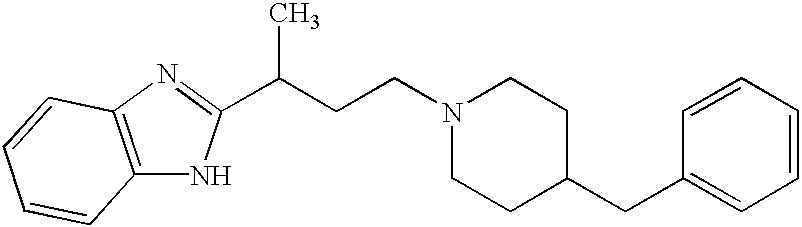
N1=C(C(CCN2CCC(CC3=CC=CC=C3)CC2)C)NC2=C1C=CC=C2
